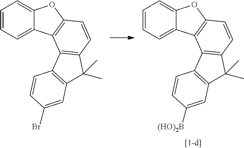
C1=CC=C2C(=C1)OC1=C2C2=C(C=C1)C(C)(C)C1=C2C=CC(Br)=C1.C1=CC=C2C(=C1)OC1=C2C2=C(C=C1)C(C)(C)C1=C2C=CC([(HO)2B])=C1
